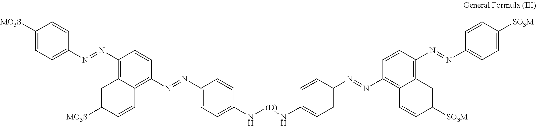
C1([MO3S])=CC=C(N=NC2=C3C(=C(N=NC4=CC=C(N[(D)]NC5=CC=C(N=NC6=C7C(=C(N=NC8=CC=C([SO3M])C=C8)C=C6)C=C([SO3M])C=C7)C=C5)C=C4)C=C2)C=CC([MO3S])=C3)C=C1
